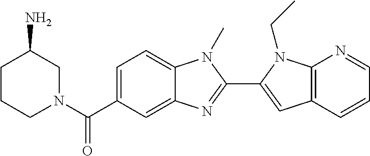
C12=C(C=CC=N1)C=C(C1=NC3=CC(C(N4CC(N)CCC4)=O)=CC=C3N1C)N2CC
